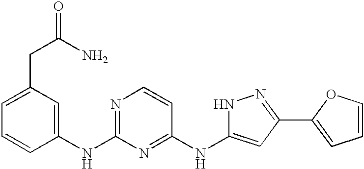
C1=C(CC(N)=O)C=C(NC2=NC=CC(NC3=CC(C4=CC=CO4)=NN3)=N2)C=C1
